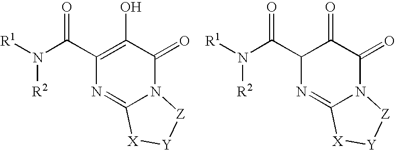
[R1]N(C(C1=C(O)C(=O)N2C(=N1)[X][Y][Z]2)=O)[R2].[R1]N(C(C1N=C2N(C(=O)C1=O)[Z][Y][X]2)=O)[R2]
